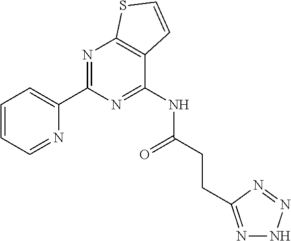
N1=C(C2=CC=CC=N2)N=C(NC(CCC2=NNN=N2)=O)C2=C1SC=C2
